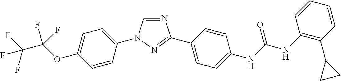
C1=C(OC(C(F)(F)F)(F)F)C=CC(N2C=NC(C3=CC=C(NC(NC4=C(C5CC5)C=CC=C4)=O)C=C3)=N2)=C1
